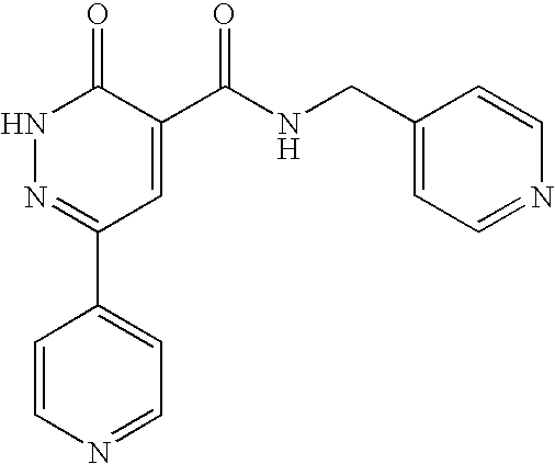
C1=CN=CC=C1C1=NNC(=O)C(C(=O)NCC2=CC=NC=C2)=C1
